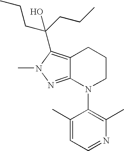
C12=NN(C)C(C(CCC)(CCC)O)=C1CCCN2C1=C(C)N=CC=C1C
